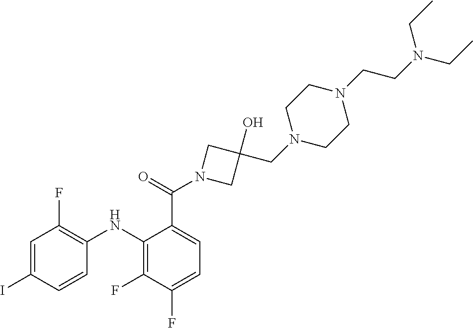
C1=C(I)C=CC(NC2=C(F)C(F)=CC=C2C(=O)N2CC(CN3CCN(CCN(CC)CC)CC3)(O)C2)=C1F
